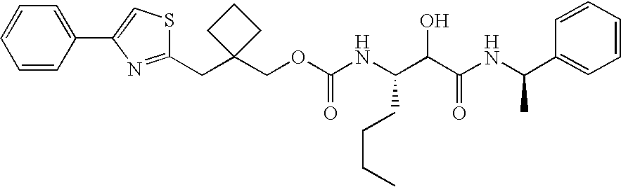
C1(COC(NC(C(C(NC(C2=CC=CC=C2)C)=O)O)CCCC)=O)(CC2=NC(C3=CC=CC=C3)=CS2)CCC1
